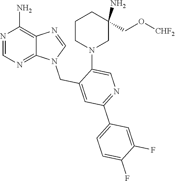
N1=CN(CC2=CC(C3=CC=C(F)C(F)=C3)=NC=C2N2CC(N)(CO[CHF2])CCC2)C2=NC=NC(N)=C12
